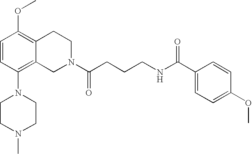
C1=CC(N2CCN(C)CC2)=C2C(=C1OC)CCN(C(CCCNC(C1=CC=C(OC)C=C1)=O)=O)C2
